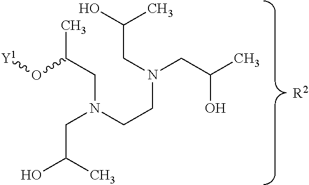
[R2].[Y1]OC(CN(CCN(CC(C)O)CC(O)C)CC(O)C)C
